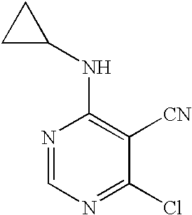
N1=CN=C(Cl)C([CN])=C1NC1CC1
